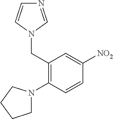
N1=CN(CC2=C(N3CCCC3)C=CC([NO2])=C2)C=C1
